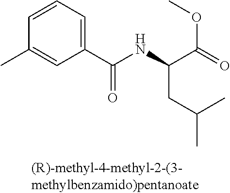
C1(C(NC(C(=O)OC)CC(C)C)=O)=CC=CC(C)=C1
